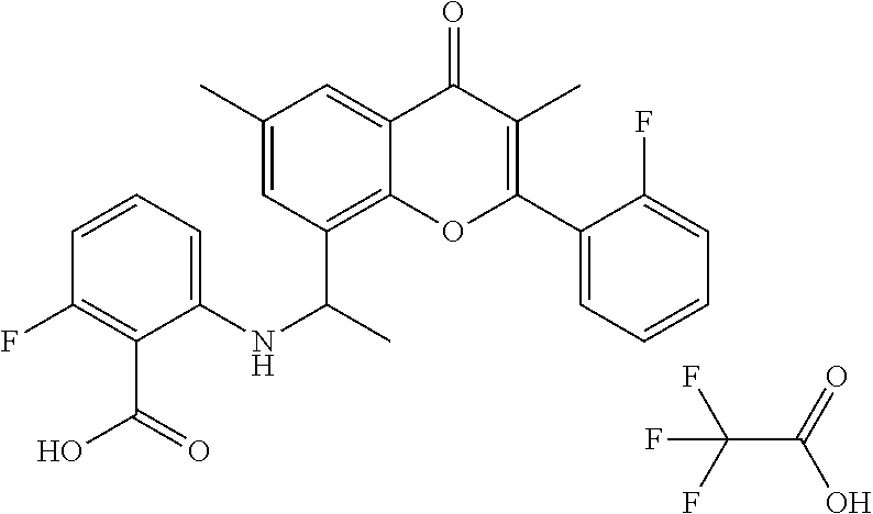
C1=C(C)C=C2C(=O)C(C)=C(C3=CC=CC=C3F)OC2=C1C(C)NC1=CC=CC(F)=C1C(=O)O.FC(F)(C(=O)O)F
